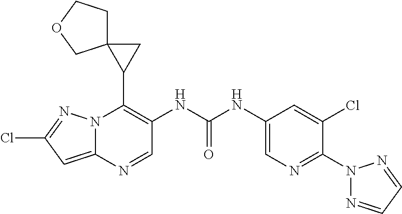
N12C(=CC(Cl)=N1)N=CC(NC(NC1=CN=C(N3N=CC=N3)C(Cl)=C1)=O)=C2C1CC12CCOC2
